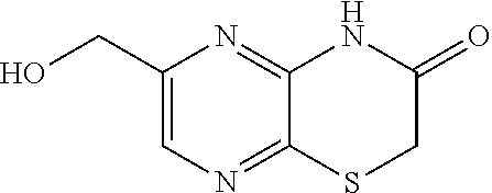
C1(CO)=CN=C2C(=N1)NC(=O)CS2
